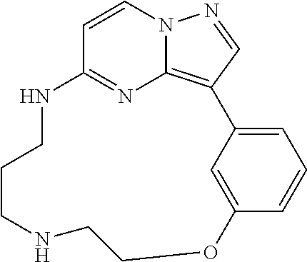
N12C3=C(C=N1)C1=CC=CC(=C1)OCCNCCCNC(=N3)C=C2
